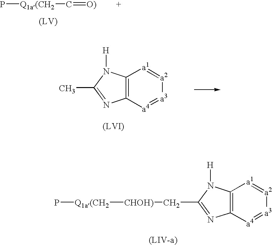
P[Q1a(CH2]C=[O)].C12=C([a4]=[a3][a2]=[a1]1)N=C(C)N2[H].C12=C([a4]=[a3][a2]=[a1]1)N=C(C[CHOH)][Q1a(CH2]P)N2[H]
